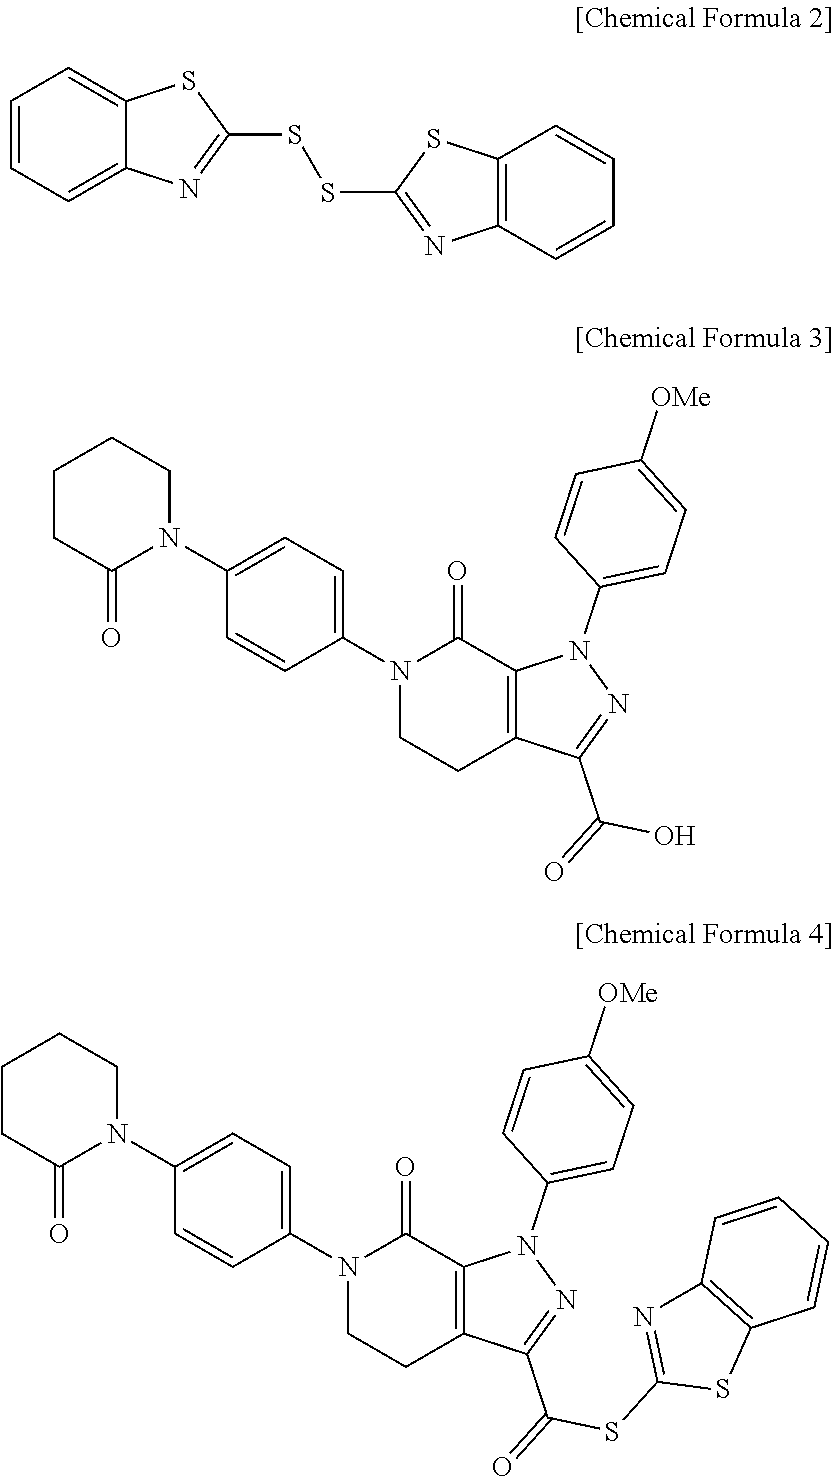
N1(C2=CC=C(N3CCCCC3=O)C=C2)CCC2=C(C1=O)N(C1=CC=C([OMe])C=C1)N=C2C(O)=O.C1=CC=C2C(=C1)SC(SSC1=NC3=C(S1)C=CC=C3)=N2.N1(C2=CC=C(N3CCCCC3=O)C=C2)CCC2=C(C1=O)N(C1=CC=C([OMe])C=C1)N=C2C(SC1=NC2=C(S1)C=CC=C2)=O
